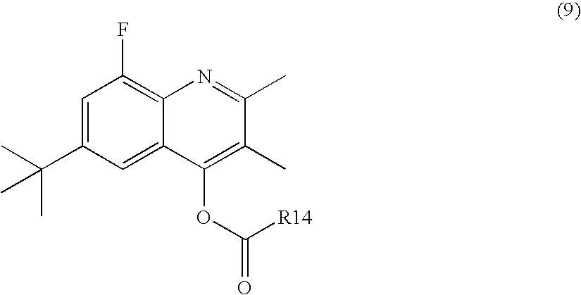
C1=C(C(C)(C)C)C=C2C(=C1F)N=C(C)C(C)=C2OC([R14])=O
